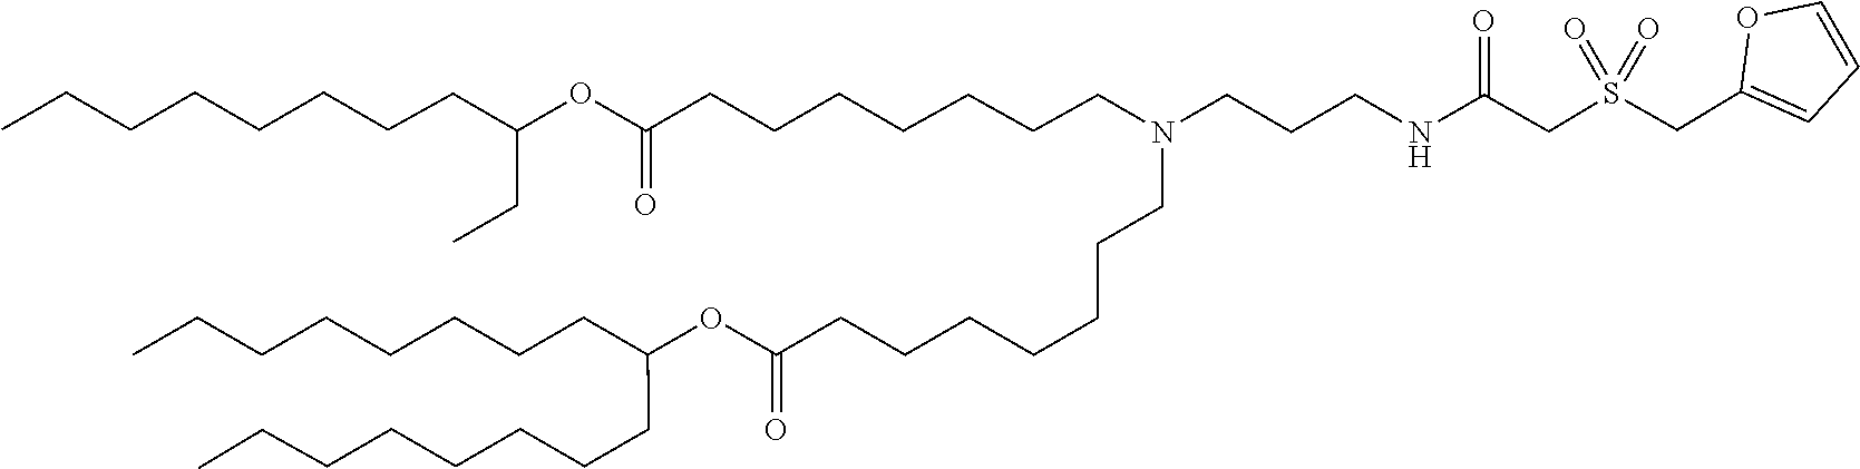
O(C(=O)CCCCCCCN(CCCNC(CS(CC1=CC=CO1)(=O)=O)=O)CCCCCCCC(OC(CCCCCCCC)CC)=O)C(CCCCCCCC)CCCCCCCC
